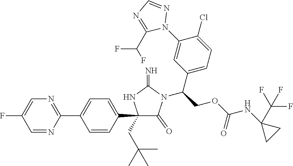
C1(C2=CC=C(C3=NC=C(F)C=N3)C=C2)(CC(C)(C)C)C(=O)N(C(COC(NC2(C(F)(F)F)CC2)=O)C2=CC=C(Cl)C(N3N=CN=C3C(F)F)=C2)C(=N)N1
